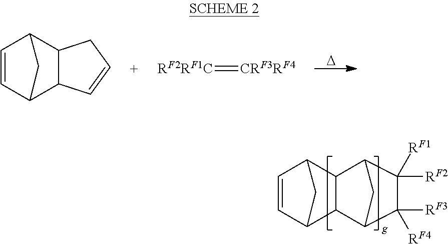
[D].[RF2RF1C]=[CRF3RF4].C1=CCC2C1C1C=CC2C1.C12C([RF3])([RF4])C([RF2])([RF1])C(C1)C1C2C2C=CC1C2
